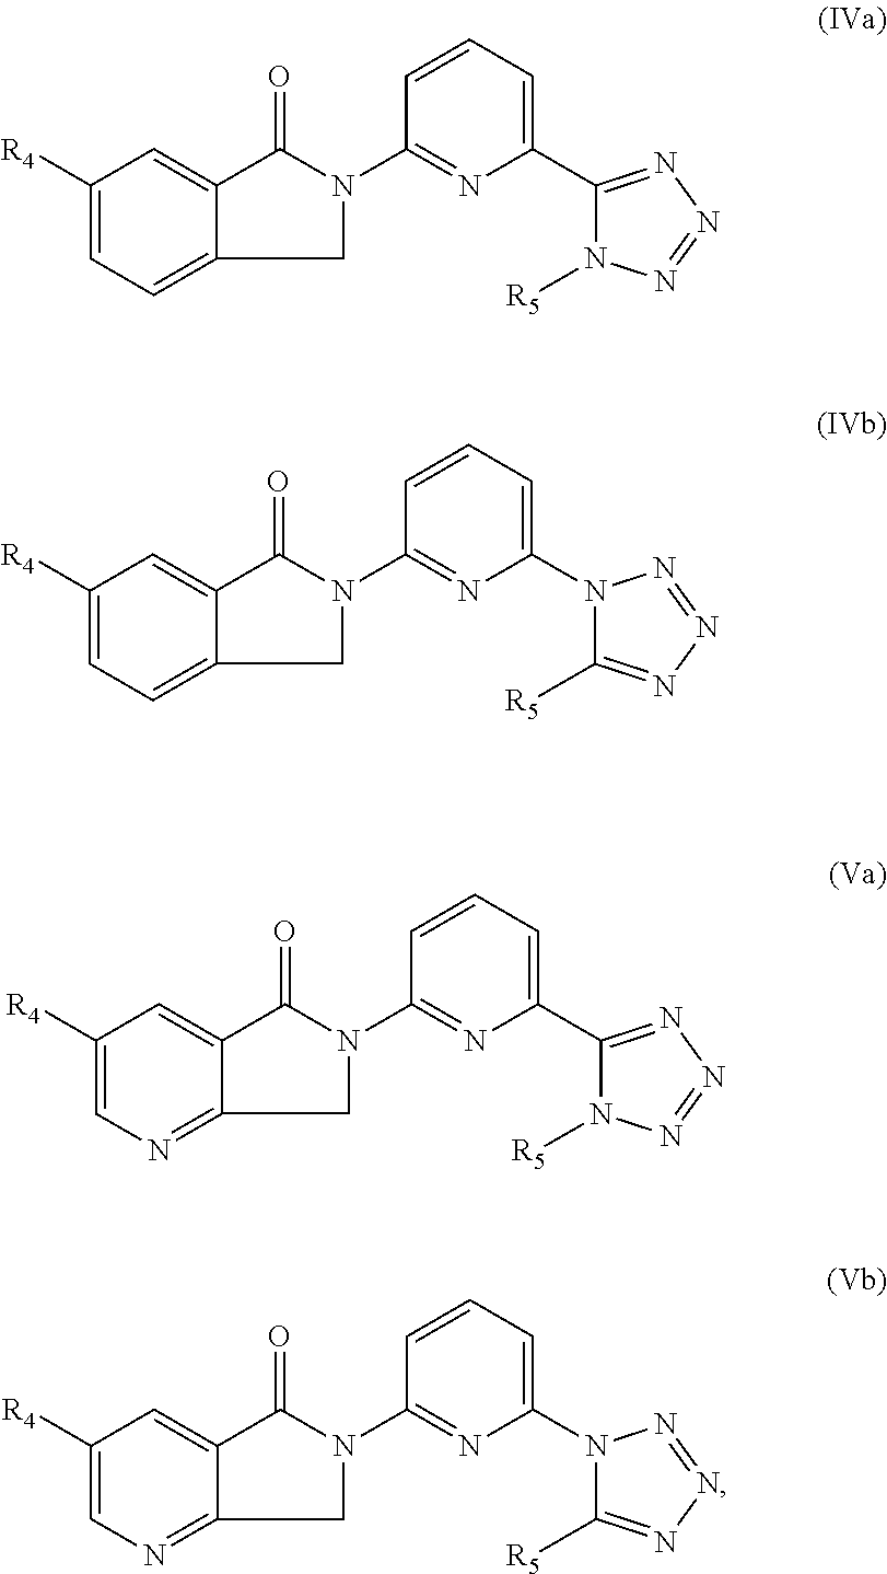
C1([R4])=CC=C2C(=C1)C(=O)N(C1=NC(C3=NN=NN3[R5])=CC=C1)C2.C1([R4])=CC=C2C(=C1)C(=O)N(C1=NC(N3C([R5])=NN=N3)=CC=C1)C2.C1([R4])=CN=C2C(=C1)C(=O)N(C1=NC(C3=NN=NN3[R5])=CC=C1)C2.C1([R4])=CN=C2C(=C1)C(=O)N(C1=NC(N3C([R5])=NN=N3)=CC=C1)C2
